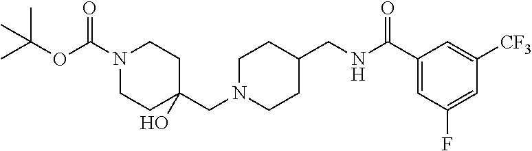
C1N(CC2(O)CCN(C(OC(C)(C)C)=O)CC2)CCC(CNC(C2=CC(F)=CC([CF3])=C2)=O)C1
